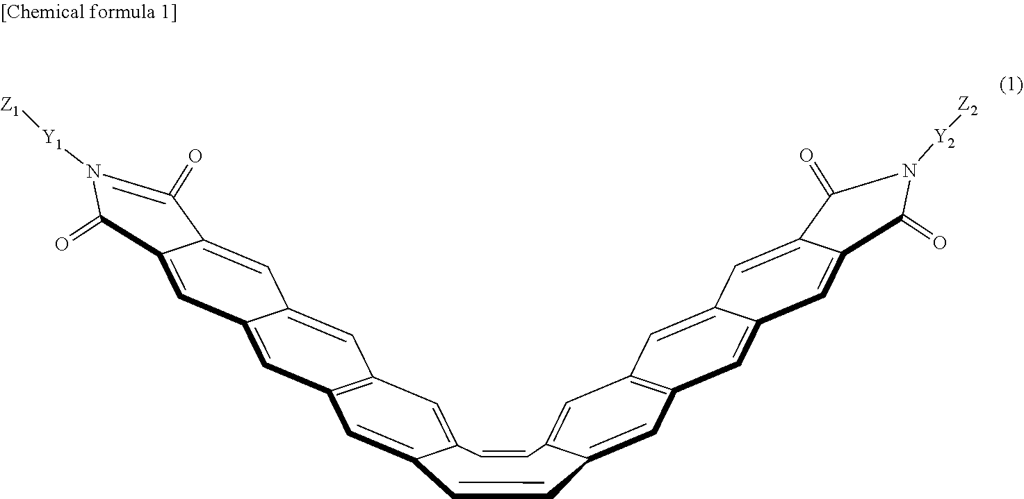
C1=CC2=CC3=C(C=C4C=C5C(=CC4=C3)C(=O)N([Y2][Z2])C5=O)C=C2C=CC2=CC3=C(C=C4C=C5C(=CC4=C3)C(=O)N([Y1][Z1])=C5=O)C=C12
